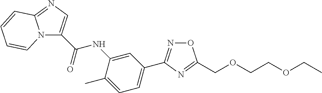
N12C(C(NC3=CC(C4=NOC(COCCOCC)=N4)=CC=C3C)=O)=CN=C1C=CC=C2
